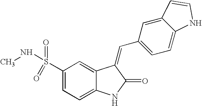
C1(S(NC)(=O)=O)=CC=C2C(=C1)C(=CC1=CC=C3C(=C1)C=CN3)C(=O)N2
